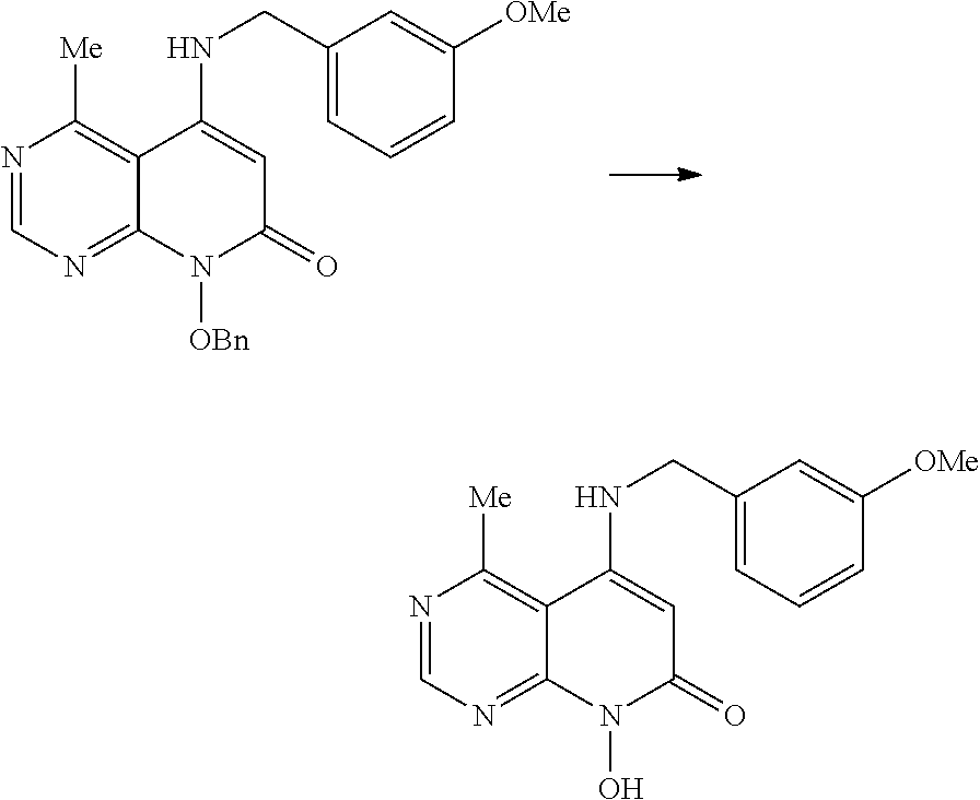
N1=CN=C2C(=C1[Me])C(NCC1=CC=CC([OMe])=C1)=CC(=O)N2[OBn].N1=CN=C2C(=C1[Me])C(NCC1=CC=CC([OMe])=C1)=CC(=O)N2O
